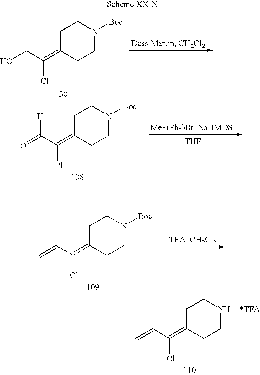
C1C(=C(C(=O)[H])Cl)CCN([Boc])C1.[THF].C1C(=C(C=C)Cl)CCN([Boc])C1.C1C(=C(C=C)Cl)CCNC1.C1C(=C(CO)Cl)CCN([Boc])C1
